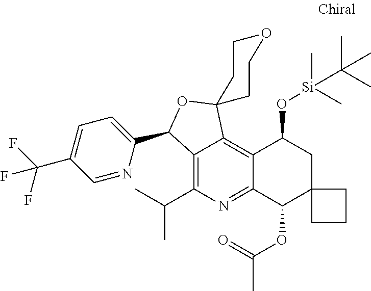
C12=C(C(C)C)N=C3C(=C1C1(OC2C2=CC=C(C(F)(F)F)C=N2)CCOCC1)C(O[Si](C)(C)C(C)(C)C)CC1(C3OC(=O)C)CCC1
